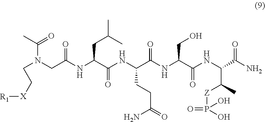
C(NC(C(NC(C(NC(C(NC(C(N)=O)C(C)[Z]P(=O)(O)O)=O)CO)=O)CCC(N)=O)=O)CC(C)C)(=O)CN(C(C)=O)CC[X][R1]
